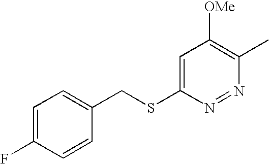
C1=C(SCC2=CC=C(F)C=C2)N=NC(C)=C1[OMe]
